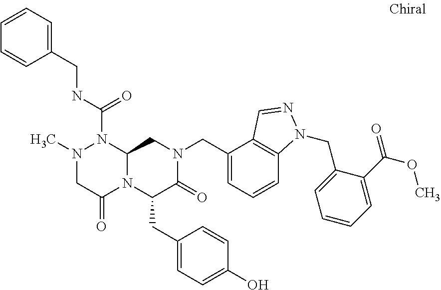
N1(C)CC(=O)N2C(N1C(NCC1=CC=CC=C1)=O)CN(CC1=CC=CC3=C1C=NN3CC1=CC=CC=C1C(OC)=O)C(=O)C2CC1=CC=C(O)C=C1
